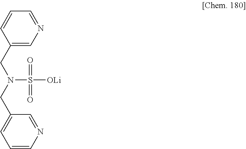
N(S([OLi])(=O)=O)(CC1=CC=CN=C1)CC1=CN=CC=C1
